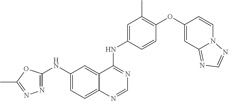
C12=CC=C(NC3=NN=C(C)O3)C=C1C(NC1=CC(C)=C(OC3=CC4=NC=NN4C=C3)C=C1)=NC=N2
